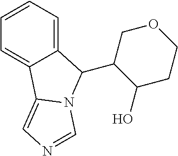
C1=CC=C2C(=C1)C1=CN=CN1C2C1C(O)CCOC1
